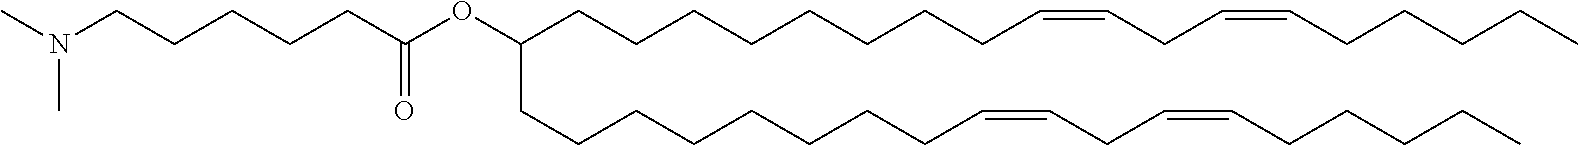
C(OC(CCCCCN(C)C)=O)(CCCCCCCCC=CCC=CCCCCC)CCCCCCCCC=CCC=CCCCCC
